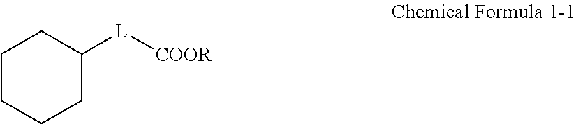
C1CCCC([L][COOR])C1
